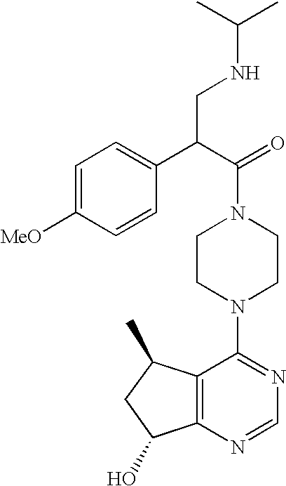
C12=C(N=CN=C1N1CCN(C(=O)C(C3=CC=C([MeO])C=C3)CNC(C)C)CC1)C(O)CC2C
